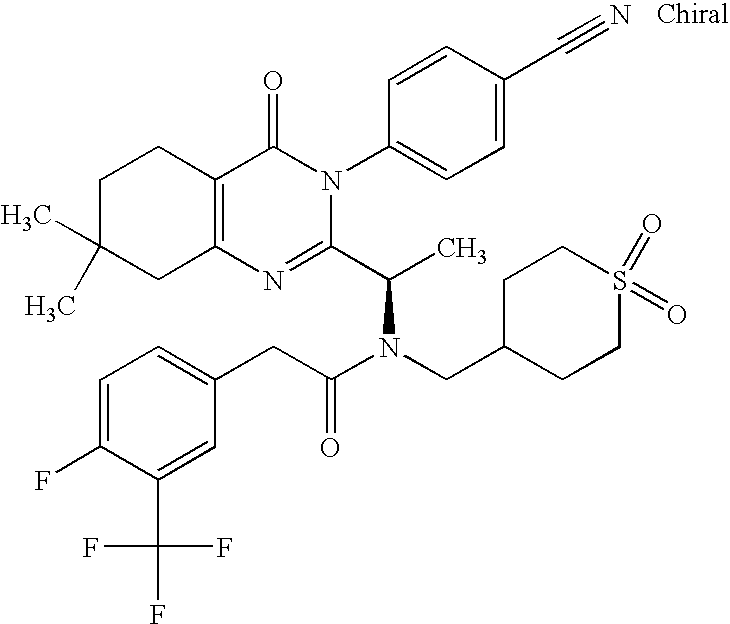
C12=C(CCC(C)(C)C1)C(=O)N(C1=CC=C(C#N)C=C1)C(C(C)N(CC1CCS(=O)(=O)CC1)C(CC1=CC=C(F)C(C(F)(F)F)=C1)=O)=N2
